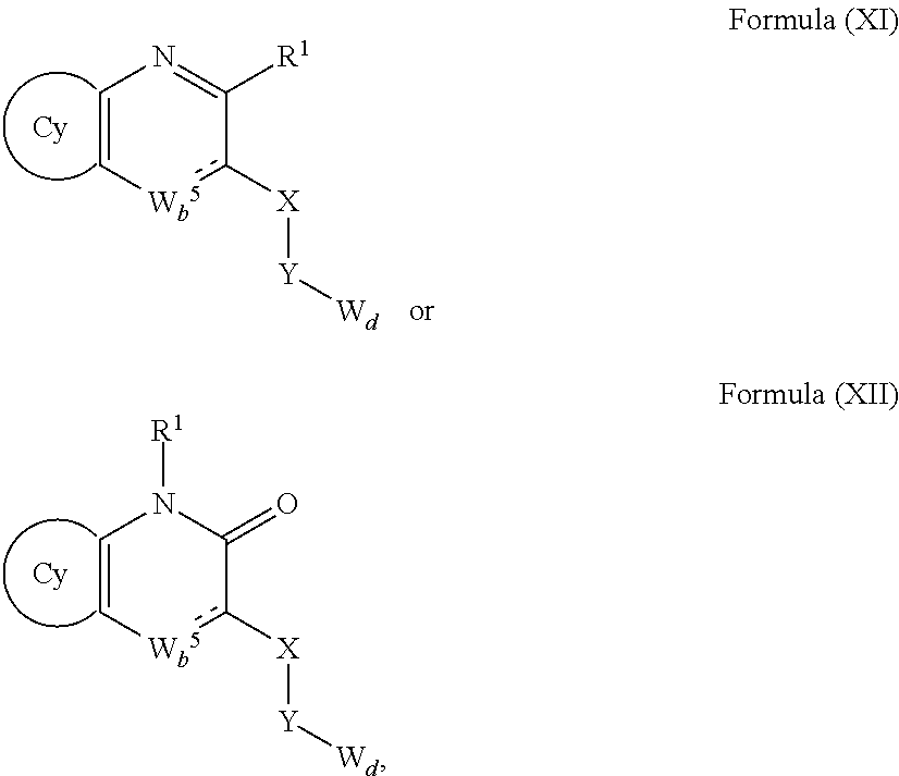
C1=C[Wb5]c([X][Y][Wd])C(=O)N1[R1].C1=C[Wb5]c([X][Y][Wd])C([R1])=N1
